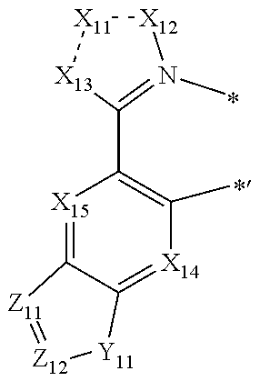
[X15]1=C2C(=[X14]C(C)=C1C1=N(C)[X12][X11][X13]1)[Y11][Z12]=[Z11]2
